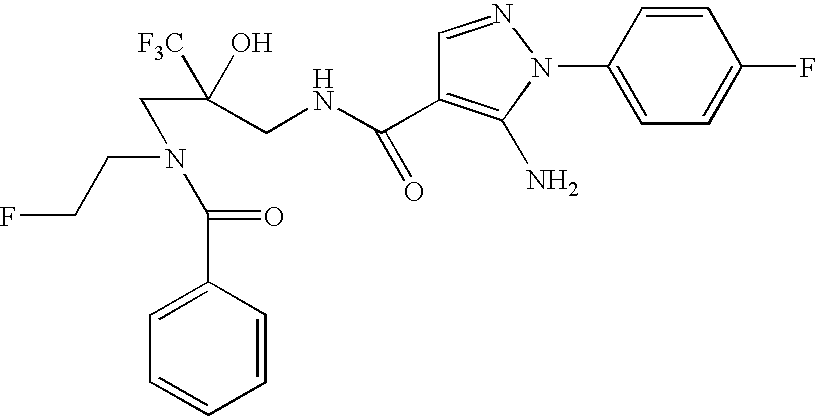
C1=CC(N2N=CC(C(NCC([F3C])(O)CN(CCF)C(=O)C3=CC=CC=C3)=O)=C2N)=CC=C1F
